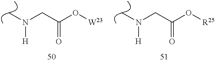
CN(CC(O[W23])=O)[H].CN(CC(O[R25])=O)[H]
